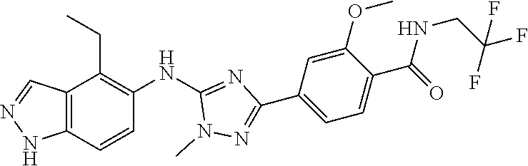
C12=C(C=CC(NC3=NC(C4=CC=C(C(NCC(F)(F)F)=O)C(OC)=C4)=NN3C)=C1CC)NN=C2
